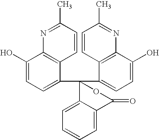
C1(C2=CC=C(O)C3=C2C=CC(C)=N3)(C2=CC=C(O)C3=C2C=CC(C)=N3)C2=CC=CC=C2C(=O)O1
